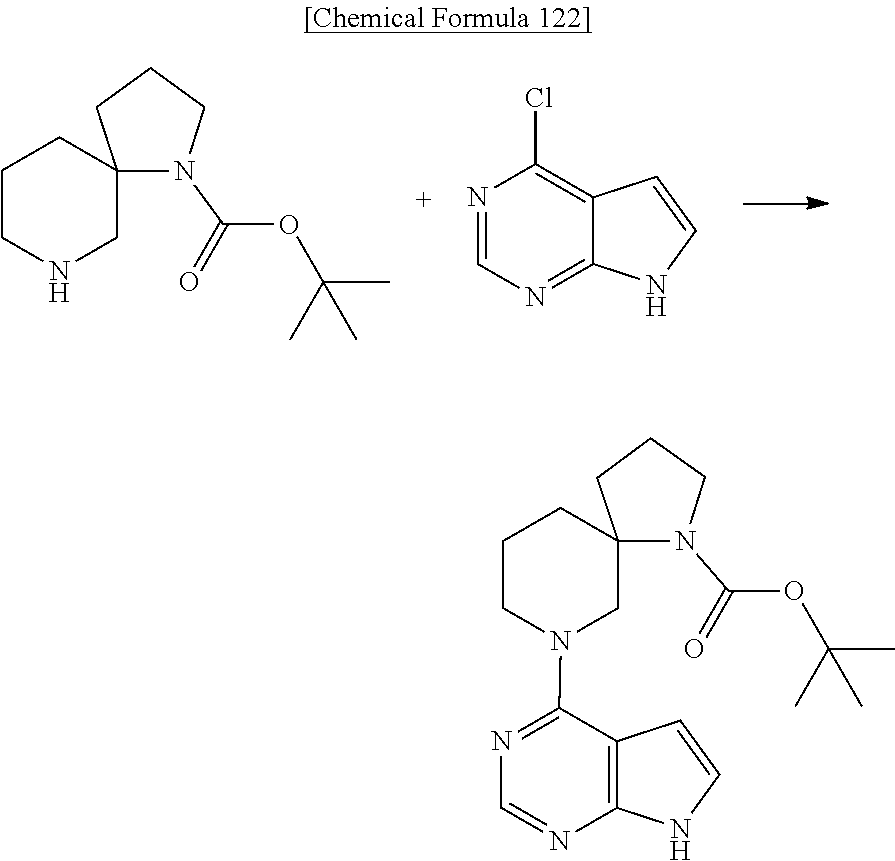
N1=CN=C2C(=C1Cl)C=CN2.N1CC2(CCC1)N(C(=O)OC(C)(C)C)CCC2.N1=C(N2CC3(CCC2)CCCN3C(OC(C)(C)C)=O)C2=C(N=C1)NC=C2
